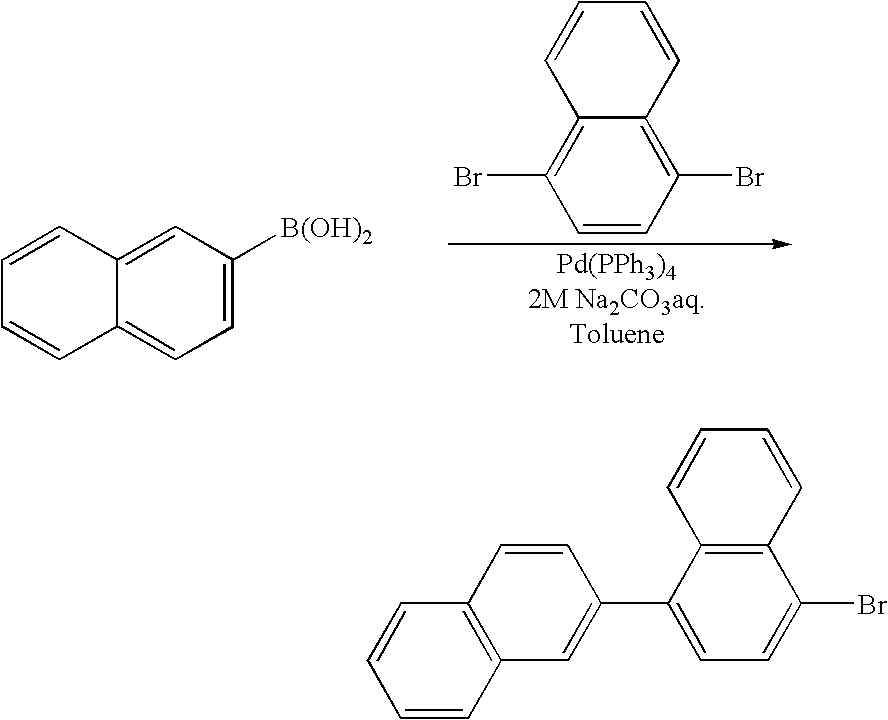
C1=CC(Br)=C2C(=C1Br)C=CC=C2.C1=C([B(OH)2])C=C2C(=C1)C=CC=C2.C1=CC2=C(C=C1)C=CC(C1=CC=C(Br)C3=C1C=CC=C3)=C2
